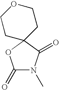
C1(=O)N(C)C(=O)C2(O1)CCOCC2
